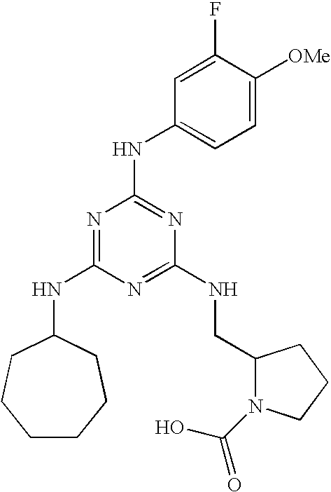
C1CCCC(NC2=NC(NC3=CC=C([OMe])C(F)=C3)=NC(NCC3N(C(O)=O)CCC3)=N2)CC1
